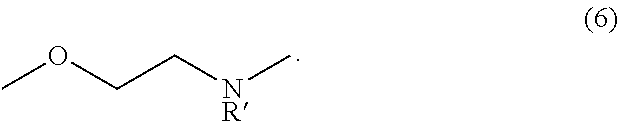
COCC[NR]C
